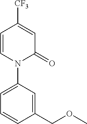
C1=CC([CF3])=CC(=O)N1C1=CC=CC(COC)=C1
